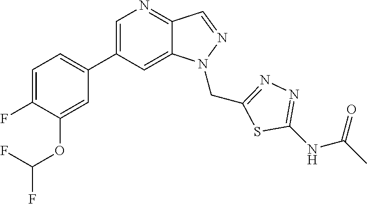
C1=C(C2=CC=C(F)C(OC(F)F)=C2)C=C2C(=N1)C=NN2CC1=NN=C(NC(C)=O)S1
